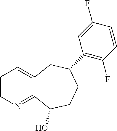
C1=CN=C2C(=C1)CC(C1=C(F)C=CC(F)=C1)CCC2O
